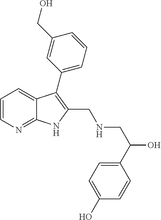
C1=CN=C2C(=C1)C(C1=CC=CC(CO)=C1)=C(CNCC(O)C1=CC=C(O)C=C1)N2
